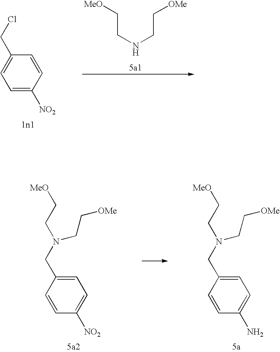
C1=C([NO2])C=CC(CCl)=C1.C(CNCC[OMe])[MeO].C1=CC(CN(CC[MeO])CC[OMe])=CC=C1[NO2].C1=CC(CN(CC[MeO])CC[OMe])=CC=C1N
